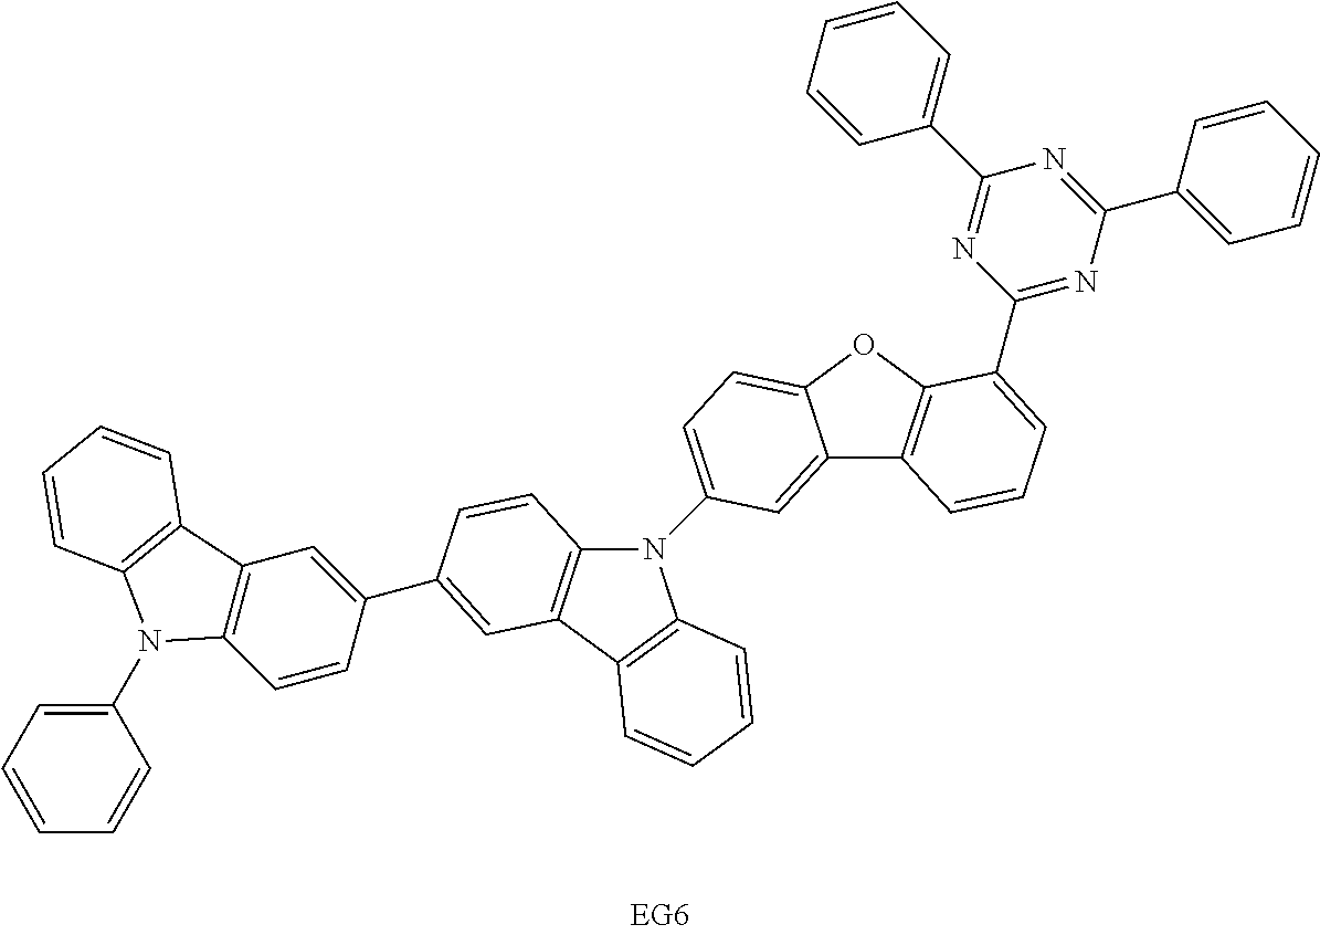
C12=CC(N3C4=C(C5=C3C=CC=C5)C=C(C3=CC5=C(C=C3)N(C3=CC=CC=C3)C3=C5C=CC=C3)C=C4)=CC=C1OC1=C2C=CC=C1C1=NC(C2=CC=CC=C2)=NC(C2=CC=CC=C2)=N1
